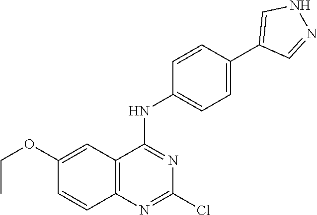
C12=C(N=C(Cl)N=C1NC1=CC=C(C3=CNN=C3)C=C1)C=CC(OCC)=C2
